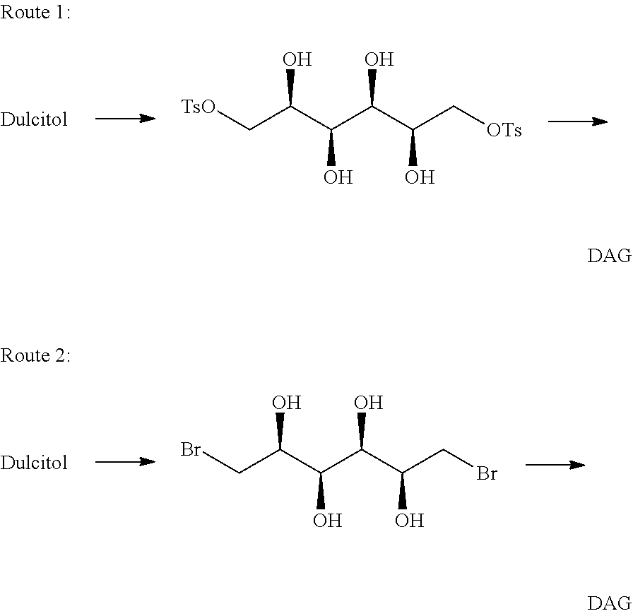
[TsO]CC(C(C(C(C[OTs])O)O)O)O.BrCC(C(C(C(CBr)O)O)O)O
